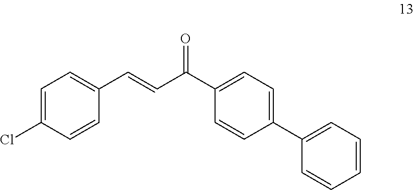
C1=C(Cl)C=CC(C=CC(C2=CC=C(C3=CC=CC=C3)C=C2)=O)=C1
